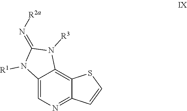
C12=CN=C3C(=C1N([R3])C(=N[R2a])N2[R1])SC=C3
